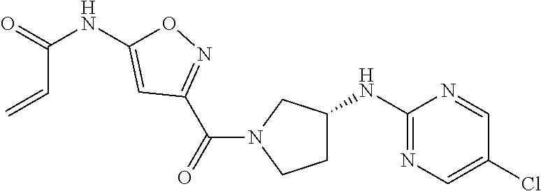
C1C(NC2=NC=C(Cl)C=N2)CN(C(=O)C2=NOC(NC(=O)C=C)=C2)C1
